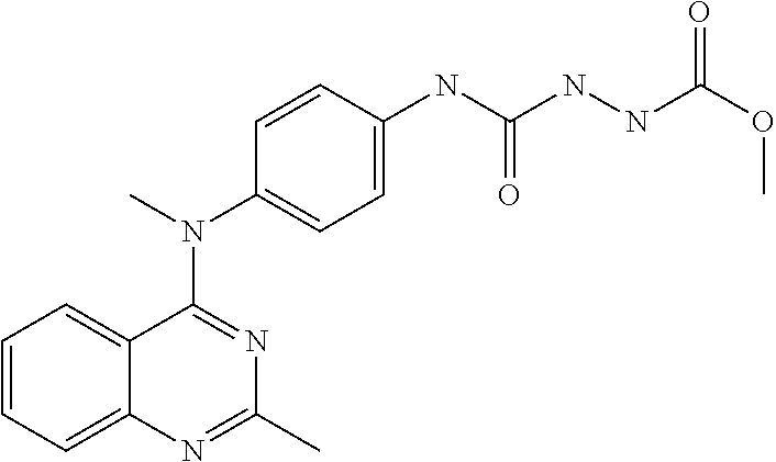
C12=CC=CC=C1N=C(C)N=C2N(C)C1=CC=C(NC(NNC(OC)=O)=O)C=C1
